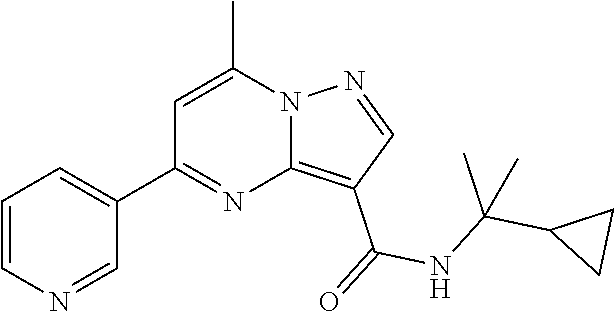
C1=C(C)N2C(=C(C(=O)NC(C3CC3)(C)C)C=N2)N=C1C1=CC=CN=C1
